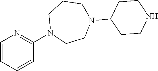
C1=CC=CC(N2CCN(C3CCNCC3)CCC2)=N1
